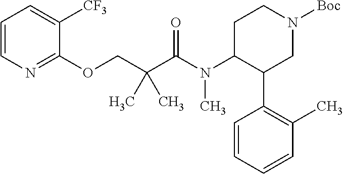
C1=CN=C(OCC(C(N(C2C(C3=C(C)C=CC=C3)CN([Boc])CC2)C)=O)(C)C)C([CF3])=C1
